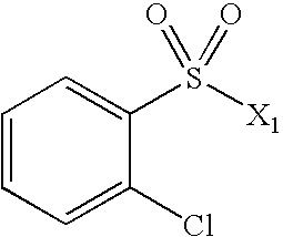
C1=CC=C(Cl)C(S([X1])(=O)=O)=C1
